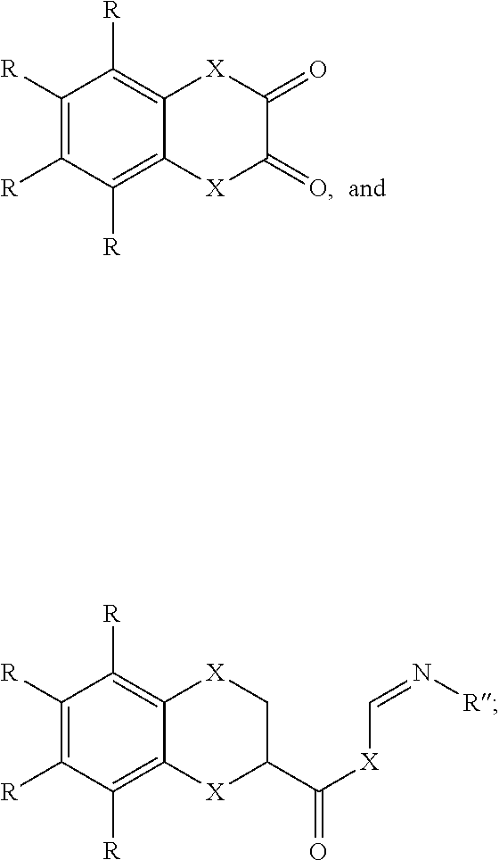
C1([R])=C([R])C([R])=C2C(=C1[R])[X]C(=O)C(=O)[X]2.C1([R])=C([R])C([R])=C2C(=C1[R])[X]CC(C(=O)[X]C=N[R])[X]2
